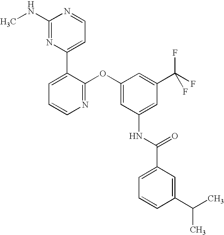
C1(NC)=NC(C2=CC=CN=C2OC2=CC(NC(C3=CC=CC(C(C)C)=C3)=O)=CC(C(F)(F)F)=C2)=CC=N1
